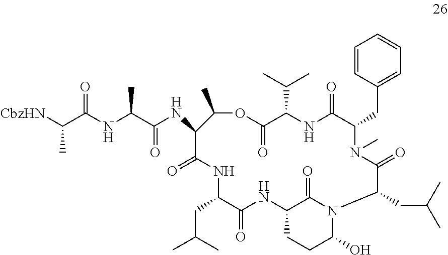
C1=CC(CC2N(C)C(=O)C(CC(C)C)N3C(O)CCC(NC(=O)C(CC(C)C)NC(=O)C(NC(C(NC(C([CbzHN])C)=O)C)=O)C(C)OC(=O)C(C(C)C)NC2=O)C3=O)=CC=C1
